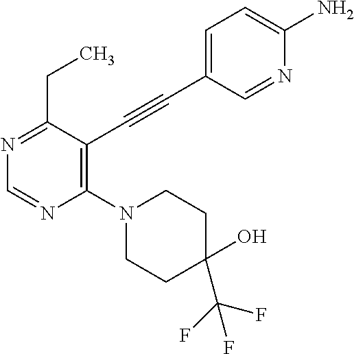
N1=C(CC)C(C#CC2=CC=C(N)N=C2)=C(N2CCC(O)(C(F)(F)F)CC2)N=C1
